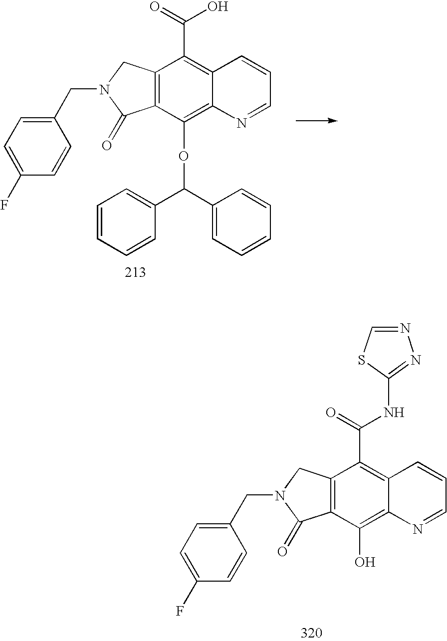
C12=C(C(OC(C3=CC=CC=C3)C3=CC=CC=C3)=C3C(=C1C(=O)O)C=CC=N3)C(=O)N(CC1=CC=C(F)C=C1)C2.C12=C(C(O)=C3C(=C1C(=O)NC1=NN=CS1)C=CC=N3)C(=O)N(CC1=CC=C(F)C=C1)C2
